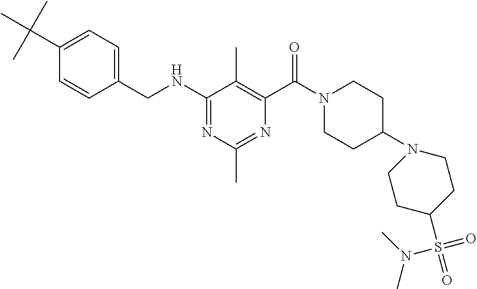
C1(NCC2=CC=C(C(C)(C)C)C=C2)=NC(C)=NC(C(N2CCC(N3CCC(S(=O)(=O)N(C)C)CC3)CC2)=O)=C1C
